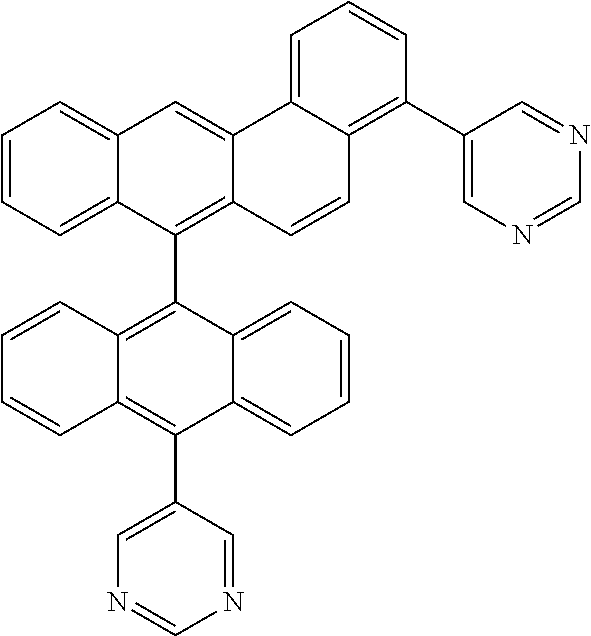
C1=CC=C2C(=C1)C(C1=CN=CN=C1)=C1C(=C2C2=C3C(=CC4=CC=CC=C42)C2=CC=CC(C4=CN=CN=C4)=C2C=C3)C=CC=C1
